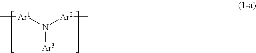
[Ar3]N([Ar1]C)[Ar2]C
